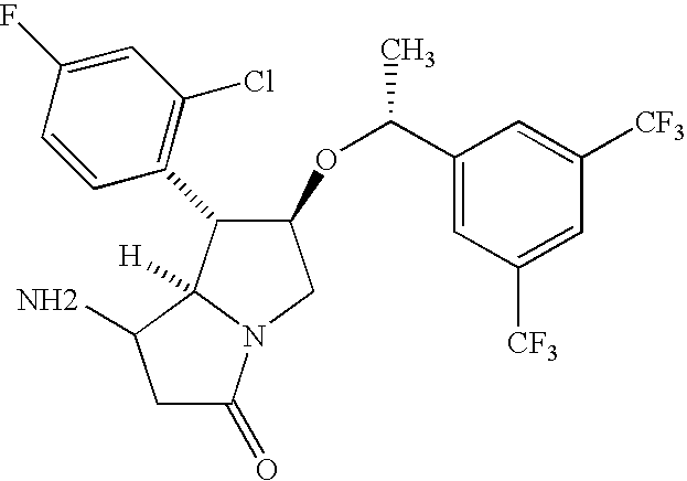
C1C(=O)N2C([H])(C1N)C(C1=C(Cl)C=C(F)C=C1)C(OC(C1=CC([CF3])=CC([CF3])=C1)C)C2
